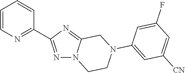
C1=CN=C(C2=NN3C(=N2)CN(C2=CC([CN])=CC(F)=C2)CC3)C=C1
